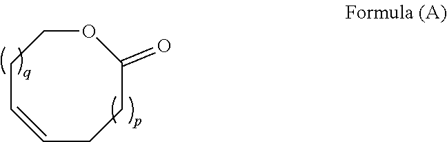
C1C=CCCC(=O)OC1
